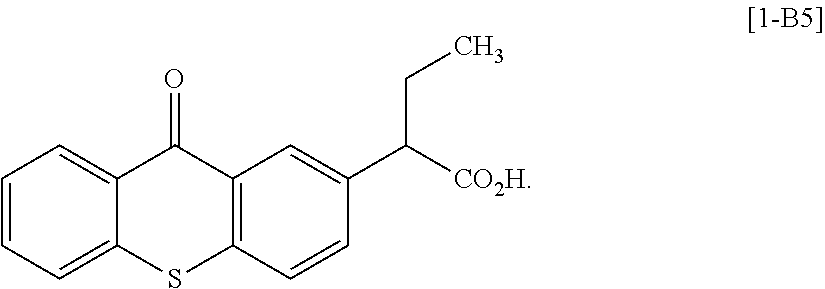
C1=CC=C2C(=C1)C(=O)C1=C(S2)C=CC(C([CO2H])CC)=C1
